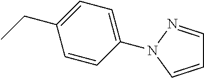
C1=CC(N2N=CC=C2)=CC=C1CC
